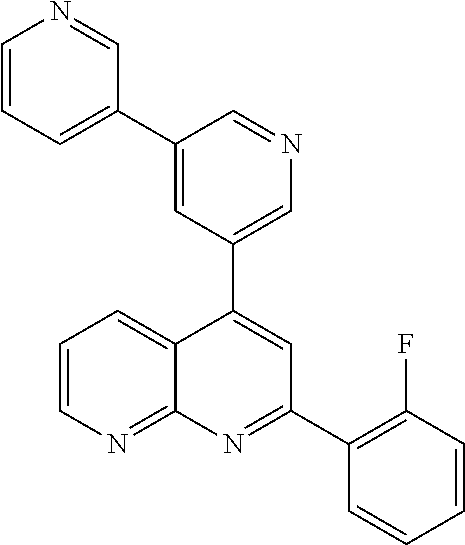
C1=C(C2=CC=CN=C2)C=NC=C1C1=CC(C2=C(F)C=CC=C2)=NC2=NC=CC=C12
